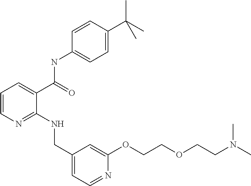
C1=CN=C(NCC2=CC=NC(OCCOCCN(C)C)=C2)C(C(=O)NC2=CC=C(C(C)(C)C)C=C2)=C1
